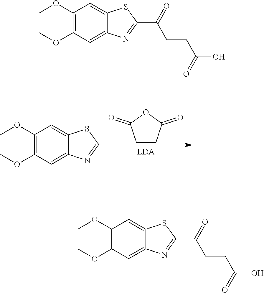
C1CC(=O)OC1=O.C1(OC)=C(OC)C=C2C(=C1)SC=N2.C1(OC)=C(OC)C=C2C(=C1)SC(C(=O)CCC(O)=O)=N2.C1(OC)=C(OC)C=C2C(=C1)SC(C(=O)CCC(O)=O)=N2
